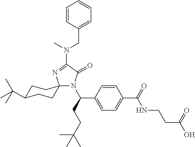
N1(C(C2=CC=C(C(NCCC(O)=O)=O)C=C2)CCC(C)(C)C)C(=O)C(N(C)CC2=CC=CC=C2)=NC12CCC(C(C)(C)C)CC2
